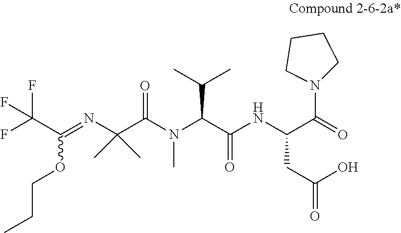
FC(C(OCCC)=NC(C(N(C)C(C(=O)NC(CC(O)=O)C(N1CCCC1)=O)C(C)C)=O)(C)C)(F)F
